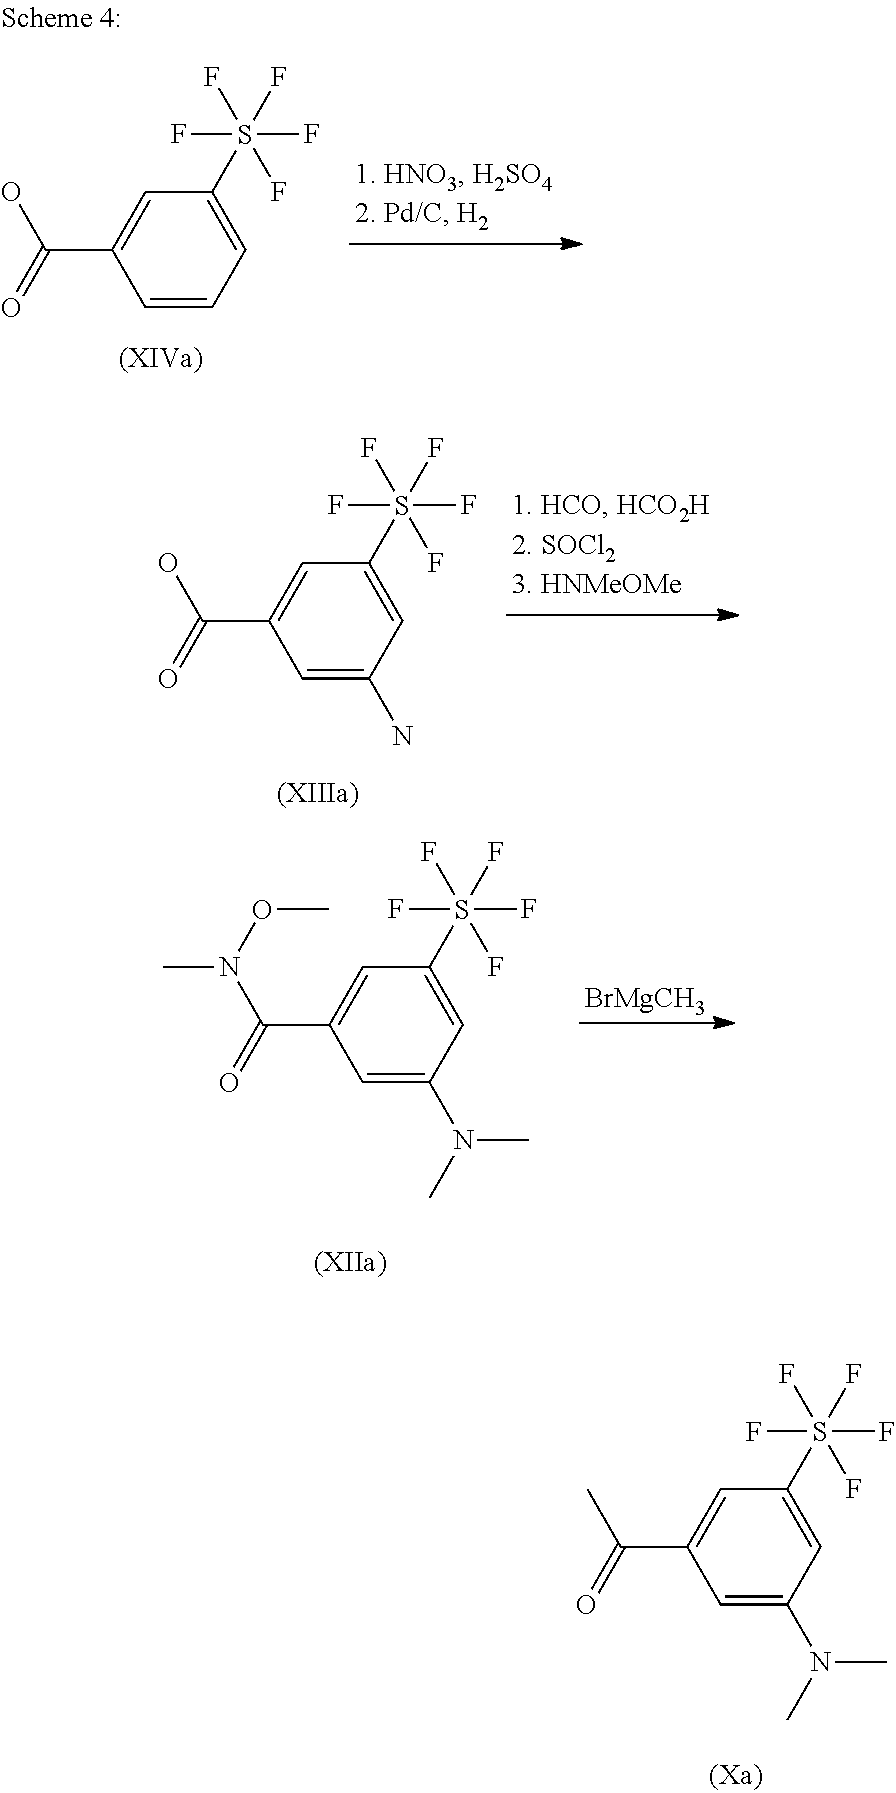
C1=C(N)C=C(S(F)(F)(F)(F)F)C=C1C(=O)O.C1=CC=C(S(F)(F)(F)(F)F)C=C1C(=O)O.C1=C(N(C)C)C=C(S(F)(F)(F)(F)F)C=C1C(=O)N(OC)C.[BrMgCH3].C1=C(N(C)C)C=C(S(F)(F)(F)(F)F)C=C1C(=O)C
